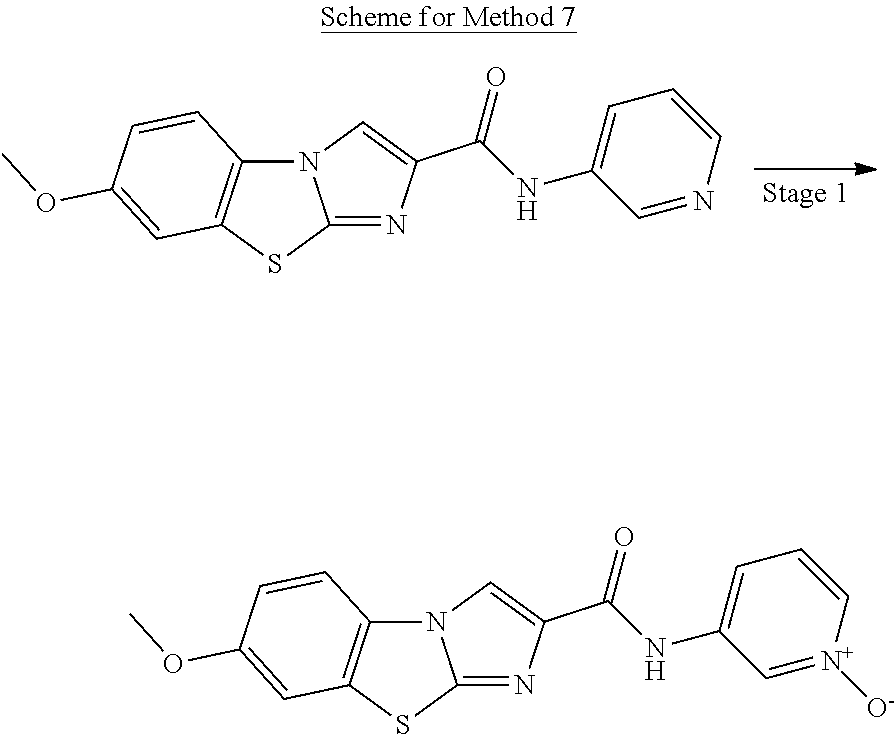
N(C1=CC=CN=C1)C(C1=CN2C3=C(C=C(OC)C=C3)SC2=N1)=O.N(C1=CC=C[N+]([O-])=C1)C(C1=CN2C3=C(C=C(OC)C=C3)SC2=N1)=O
